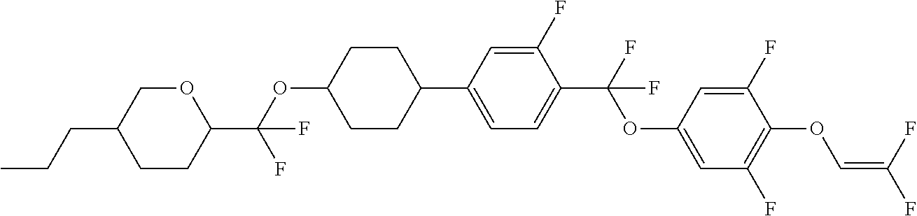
C1CC(C(OC2CCC(C3=CC=C(C(F)(OC4=CC(F)=C(OC=C(F)F)C(F)=C4)F)C(F)=C3)CC2)(F)F)OCC1CCC
